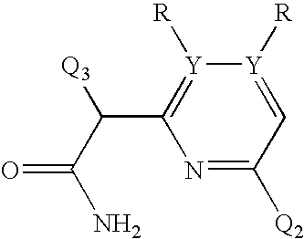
N1=C([Q2])C=[Y]([R])[Y]([R])=C1C(C(N)=O)[Q3]
